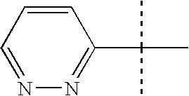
C1=CC=NN=C1C(C)(C)C
